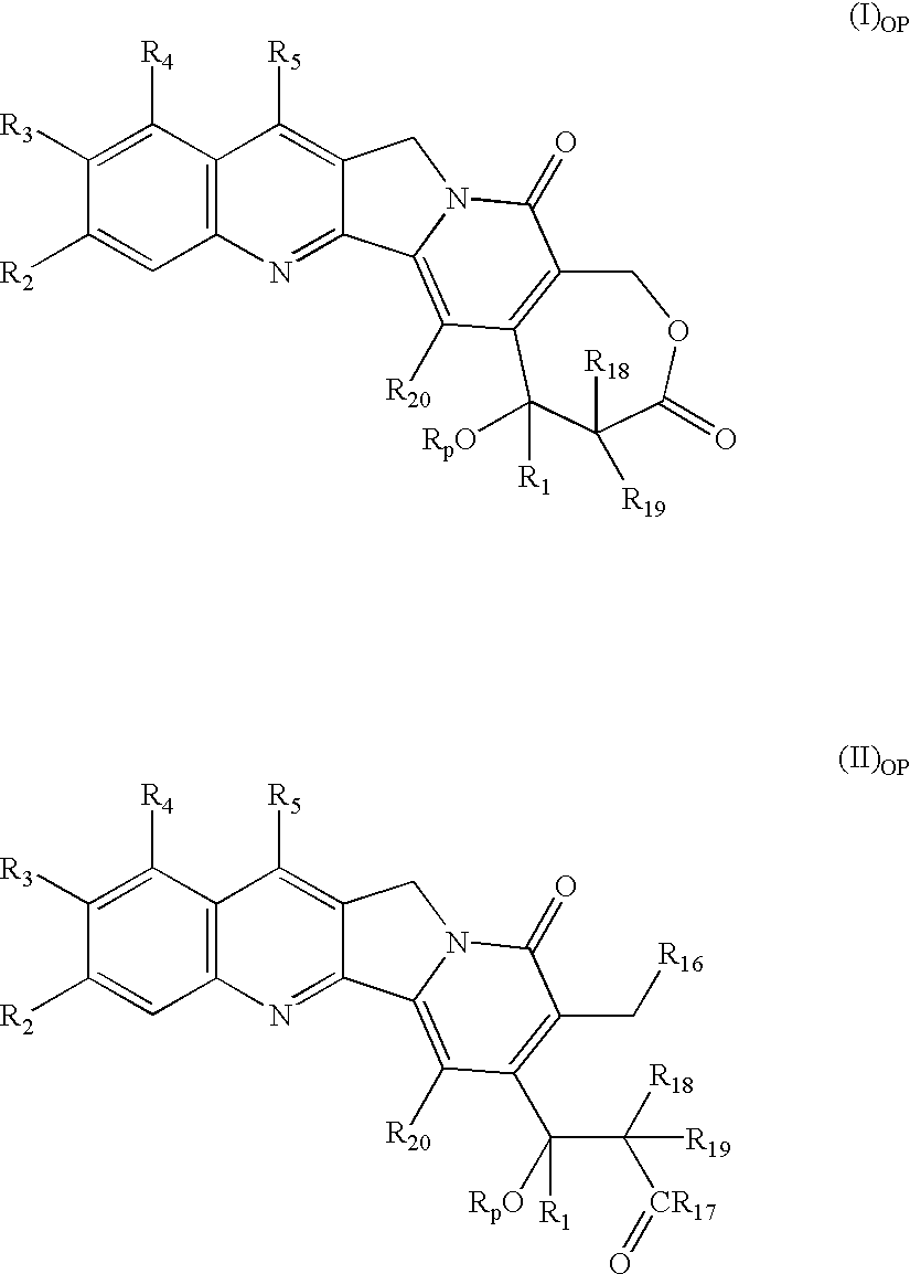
C1([R3])=C([R4])C2=C(C=C1[R2])N=C1C(=C2[R5])CN2C1=C([R20])C1=C(C2=O)COC(=O)C([R19])([R18])C1([R1])[RpO].C1([R3])=C([R4])C2=C(C=C1[R2])N=C1C(=C2[R5])CN2C1=C([R20])C(C([RpO])(C([CR17]=O)([R18])[R19])[R1])=C(C[R16])C2=O
